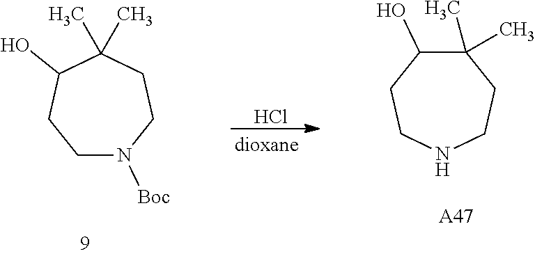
Cl.C1(C)(C)C(O)CCNCC1.[A47].C1N([Boc])CCC(C)(C)C(O)C1
